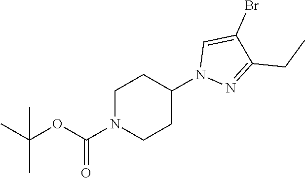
C1N(C(OC(C)(C)C)=O)CCC(N2N=C(CC)C(Br)=C2)C1
